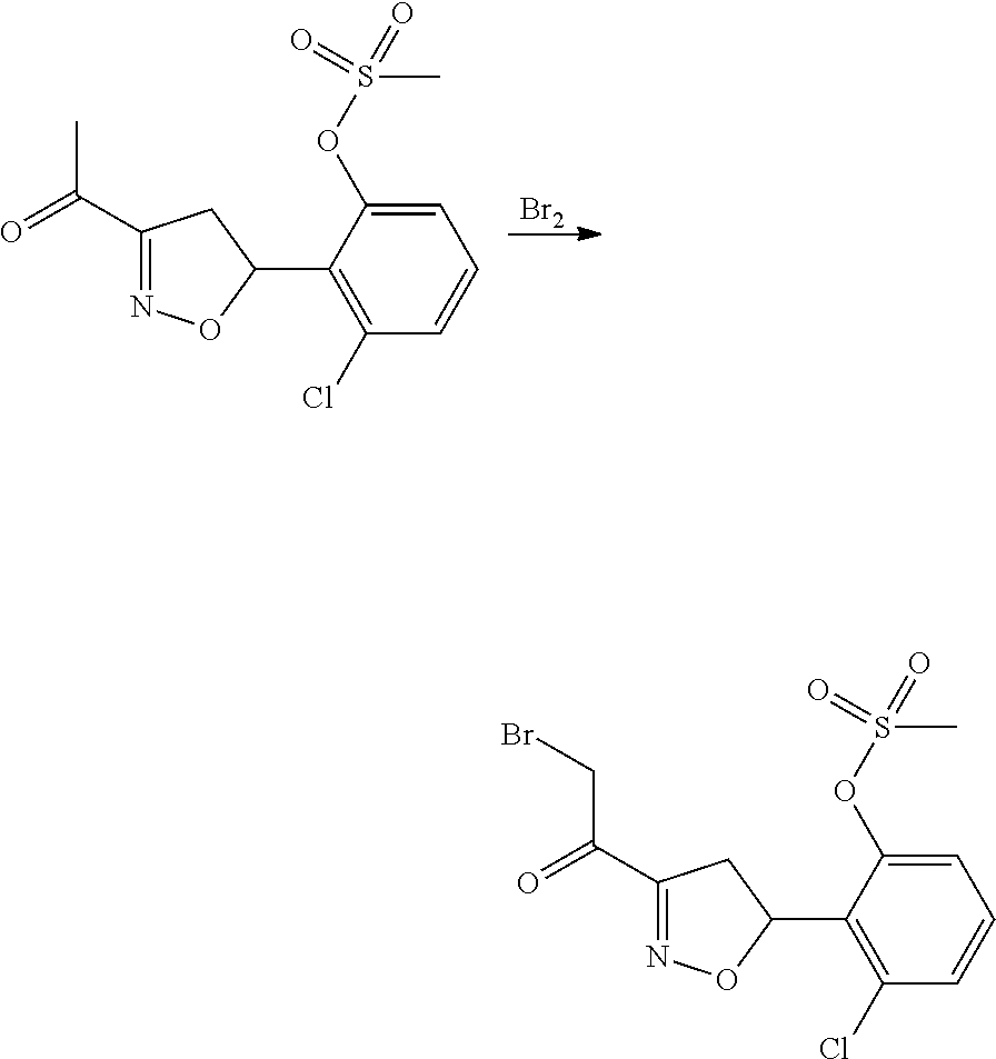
[Br2].C1=C(OS(C)(=O)=O)C(C2CC(C(C)=O)=NO2)=C(Cl)C=C1.C1=C(OS(C)(=O)=O)C(C2CC(C(CBr)=O)=NO2)=C(Cl)C=C1
